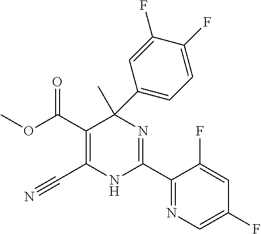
COC(C1=C(C#N)NC(C2=NC=C(F)C=C2F)=NC1(C)C1=CC=C(F)C(F)=C1)=O
